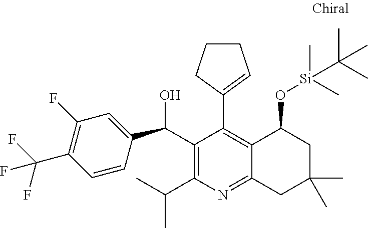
C1=CC(C(C2=C(C(C)C)N=C3C(=C2C2=CCCC2)C(O[Si](C)(C)C(C)(C)C)CC(C)(C)C3)O)=CC(F)=C1C(F)(F)F
